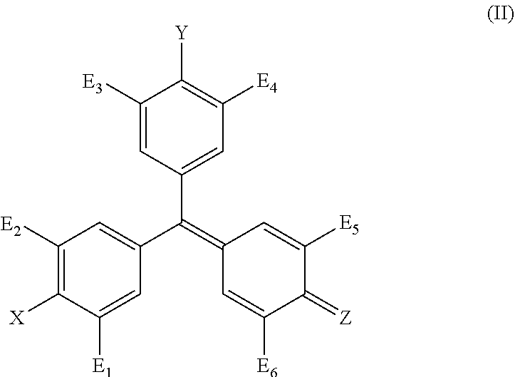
C1([E3])=CC(C(=C2C=C([E6])C(=[Z])C([E5])=C2)C2=CC([E2])=C([X])C([E1])=C2)=CC([E4])=C1[Y]
